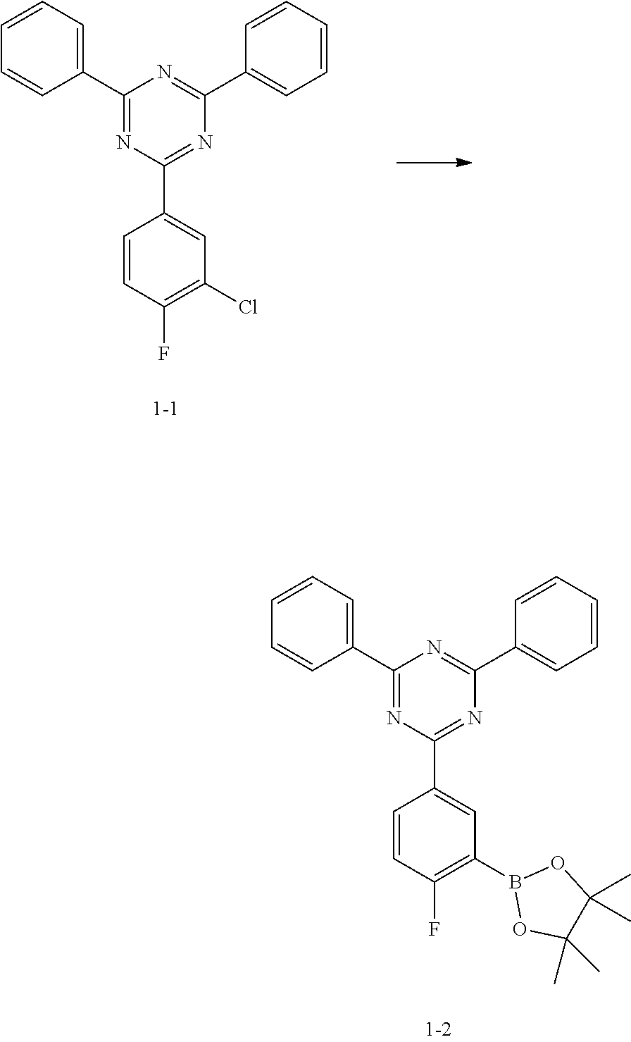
C1=CC(F)=C(B2OC(C)(C)C(C)(C)O2)C=C1C1=NC(C2=CC=CC=C2)=NC(C2=CC=CC=C2)=N1.C1=CC(F)=C(Cl)C=C1C1=NC(C2=CC=CC=C2)=NC(C2=CC=CC=C2)=N1
